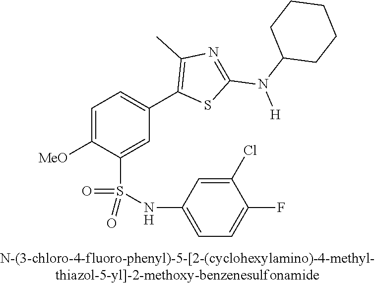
C1=C([OMe])C(S(NC2=CC=C(F)C(Cl)=C2)(=O)=O)=CC(C2=C(C)N=C(N([H])C3CCCCC3)S2)=C1
